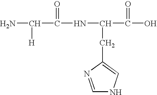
NC([H])C(NC(C(O)=O)CC1=CNC=N1)=O
